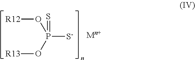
S=P([S-])(O[R12])O[R13].[Mn+]
